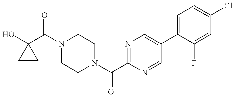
OC1(C(N2CCN(C(C3=NC=C(C4=CC=C(Cl)C=C4F)C=N3)=O)CC2)=O)CC1
